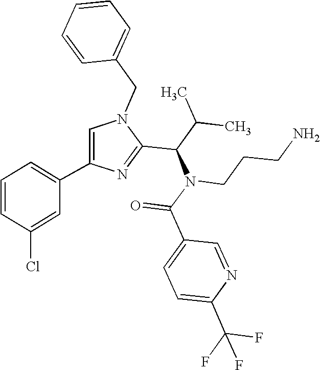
N1(CC2=CC=CC=C2)C=C(C2=CC=CC(Cl)=C2)N=C1C(C(C)C)N(C(C1=CC=C(C(F)(F)F)N=C1)=O)CCCN
